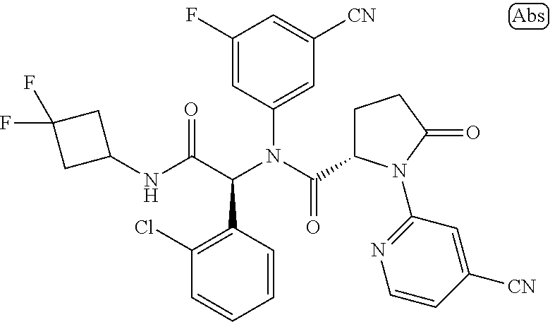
C1=CC(C(C(NC2CC(F)(F)C2)=O)N(C(=O)C2CCC(=O)N2C2=NC=CC([CN])=C2)C2=CC([CN])=CC(F)=C2)=C(Cl)C=C1
